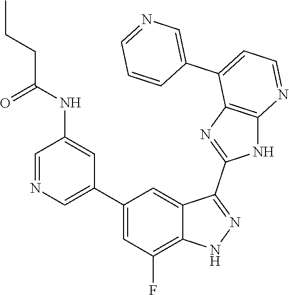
C1=NC=C(C2=CC(F)=C3C(=C2)C(C2=NC4=C(N2)N=CC=C4C2=CN=CC=C2)=NN3)C=C1NC(CCC)=O
